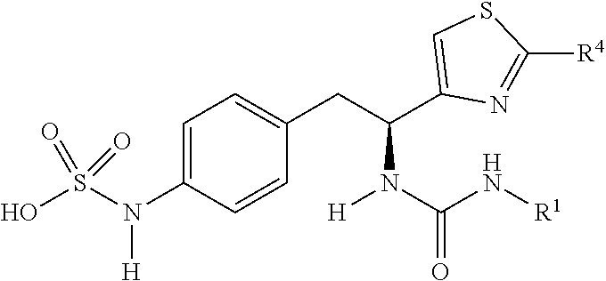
C1=C(N(S(O)(=O)=O)[H])C=CC(CC(N(C(=O)N[R1])[H])C2=CSC([R4])=N2)=C1
